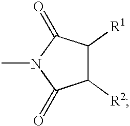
CN1C(=O)C([R2])C([R1])C1=O
